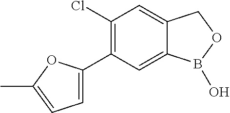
C12=CC(Cl)=C(C3=CC=C(C)O3)C=C1B(O)OC2
